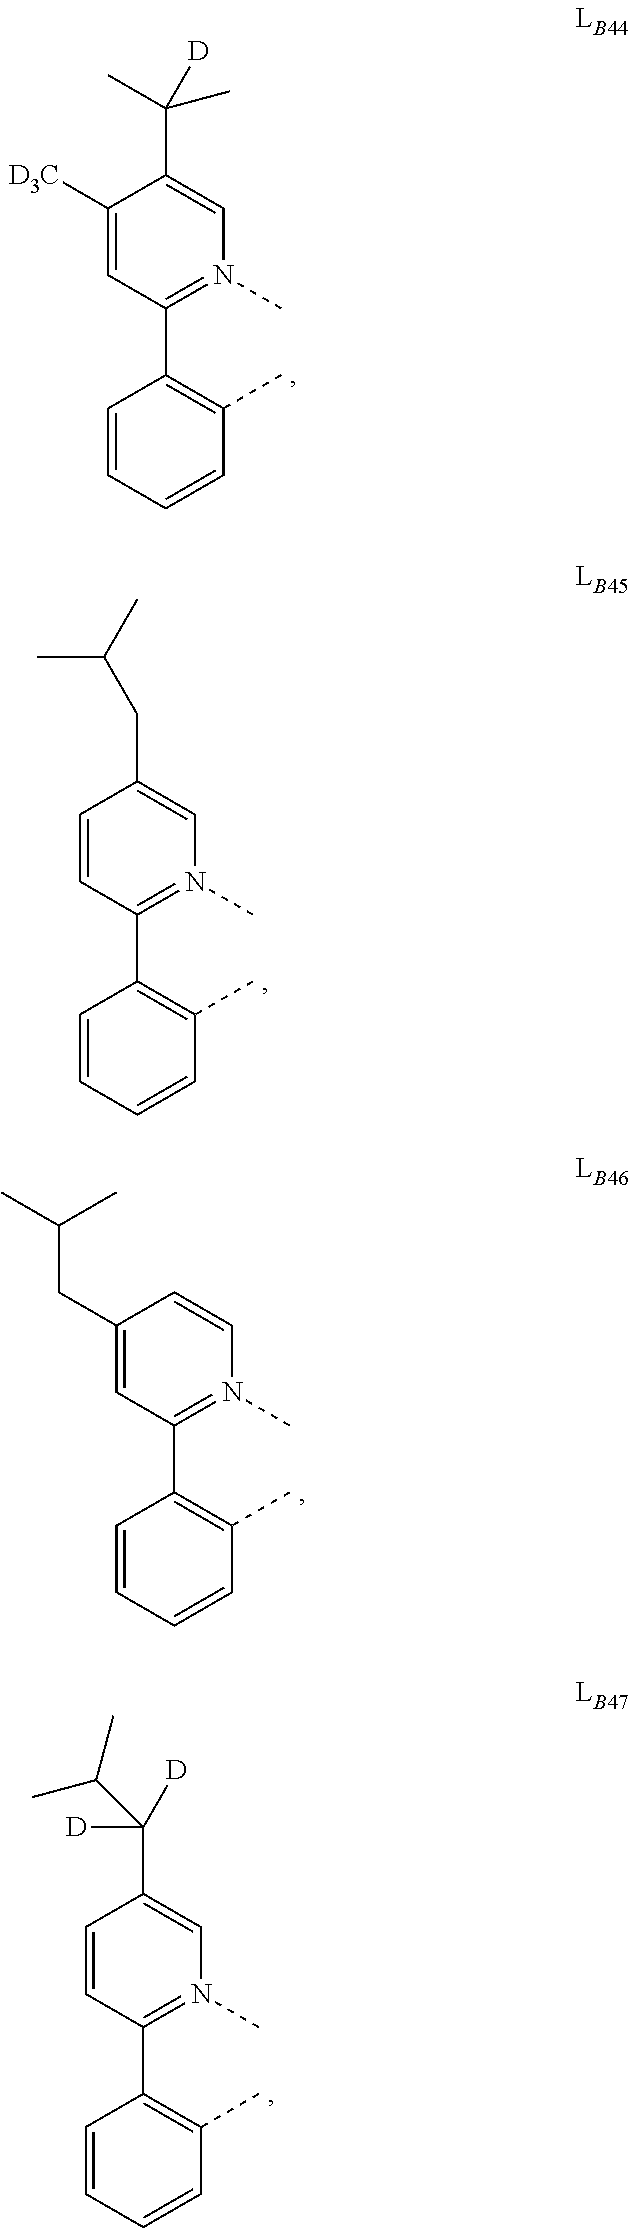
C1([D3C])=CC(C2=C(C)C=CC=C2)=N(C)C=C1C(C)([D])C.C1=CC(C2=C(C)C=CC=C2)=N(C)C=C1CC(C)C.C1(CC(C)C)=CC(C2=C(C)C=CC=C2)=N(C)C=C1.C1=CC(C2=C(C)C=CC=C2)=N(C)C=C1C([D])(C(C)C)[D]
